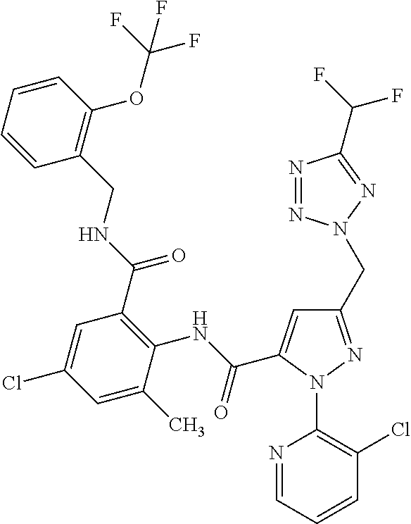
C1=CC=CC(OC(F)(F)F)=C1CNC(C1=C(NC(=O)C2=CC(CN3N=NC(C(F)F)=N3)=NN2C2=C(Cl)C=CC=N2)C(C)=CC(Cl)=C1)=O
